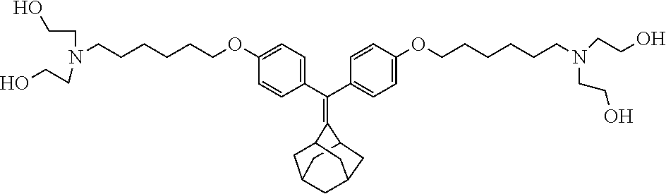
C(C1=CC=C(OCCCCCCN(CCO)CCO)C=C1)(C1=CC=C(OCCCCCCN(CCO)CCO)C=C1)=C1C2CC3CC(C2)CC1C3
